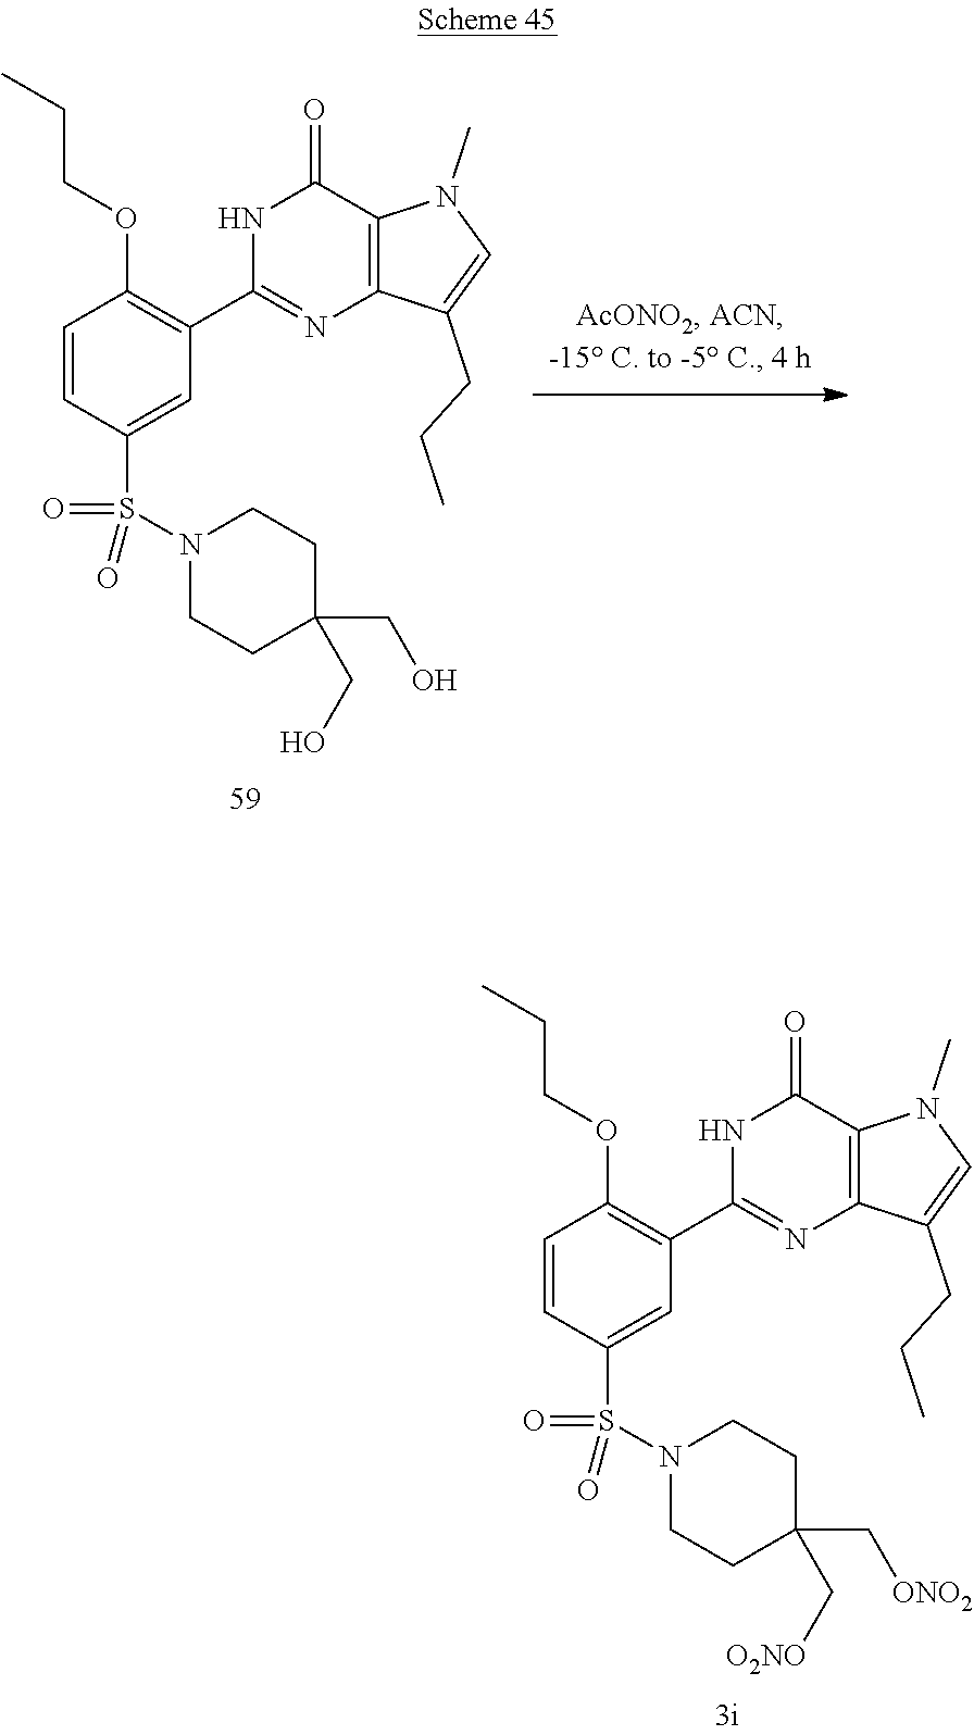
C1=CC(S(N2CCC(C[O2NO])(C[ONO2])CC2)(=O)=O)=CC(C2=NC3=C(C(=O)N2)N(C)C=C3CCC)=C1OCCC.C1=CC(S(N2CCC(CO)(CO)CC2)(=O)=O)=CC(C2=NC3=C(C(=O)N2)N(C)C=C3CCC)=C1OCCC
